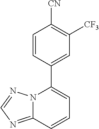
C12=NC=NN1C(C1=CC([CF3])=C([CN])C=C1)=CC=C2
